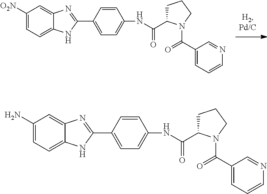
C1(N)=CC=C2C(=C1)N=C(C1=CC=C(NC(C3CCCN3C(C3=CC=CN=C3)=O)=O)C=C1)N2.C1([O2N])=CC=C2C(=C1)N=C(C1=CC=C(NC(C3CCCN3C(C3=CC=CN=C3)=O)=O)C=C1)N2
